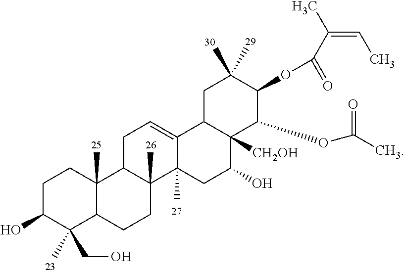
C1C(O)C(C)(CO)C2C(C)(C1)C1C(C)(CC2)C2(C)C(=CC1)C1C([CH2OH])(C(O)C2)C(OC(C)=O)C(OC(C(=CC)C)=O)C(C)(C)C1
